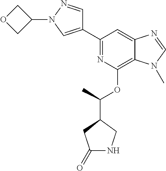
C1(C2=NC(OC(C3CC(=O)NC3)C)=C3C(=C2)N=CN3C)=CN(C2COC2)N=C1
